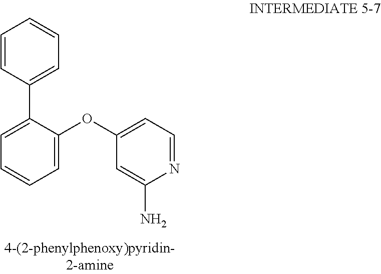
C1(N)=CC(OC2=CC=CC=C2C2=CC=CC=C2)=CC=N1
